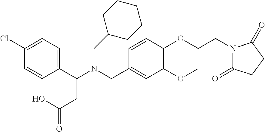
N(CC1=CC(OC)=C(OCCN2C(=O)CCC2=O)C=C1)(C(C1=CC=C(Cl)C=C1)CC(=O)O)CC1CCCCC1
